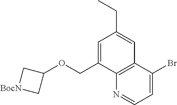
C1=C(COC2C[BocN]C2)C2=C(C=C1CC)C(Br)=CC=N2
